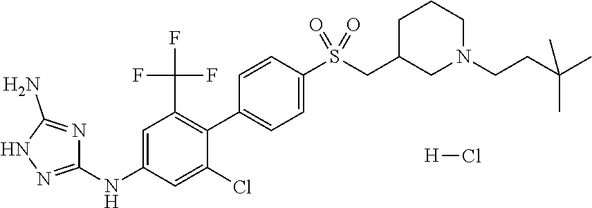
C1=C(NC2=NNC(N)=N2)C=C(Cl)C(C2=CC=C(S(CC3CCCN(CCC(C)(C)C)C3)(=O)=O)C=C2)=C1C(F)(F)F.[H]Cl
